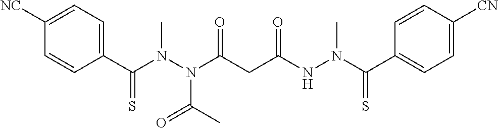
C1(C(N(N(C(CC(NN(C(C2=CC=C([CN])C=C2)=S)C)=O)=O)C(C)=O)C)=S)=CC=C([NC])C=C1
